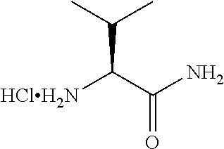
C(C(C(N)=O)[HClH2N])(C)C
